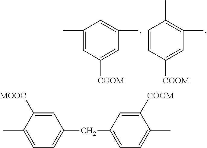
C1(C)=CC([COOM])=CC(C)=C1.C1=CC([COOM])=CC(C)=C1C.C1([MOOC])=CC(CC2=CC=C(C)C([COOM])=C2)=CC=C1C
